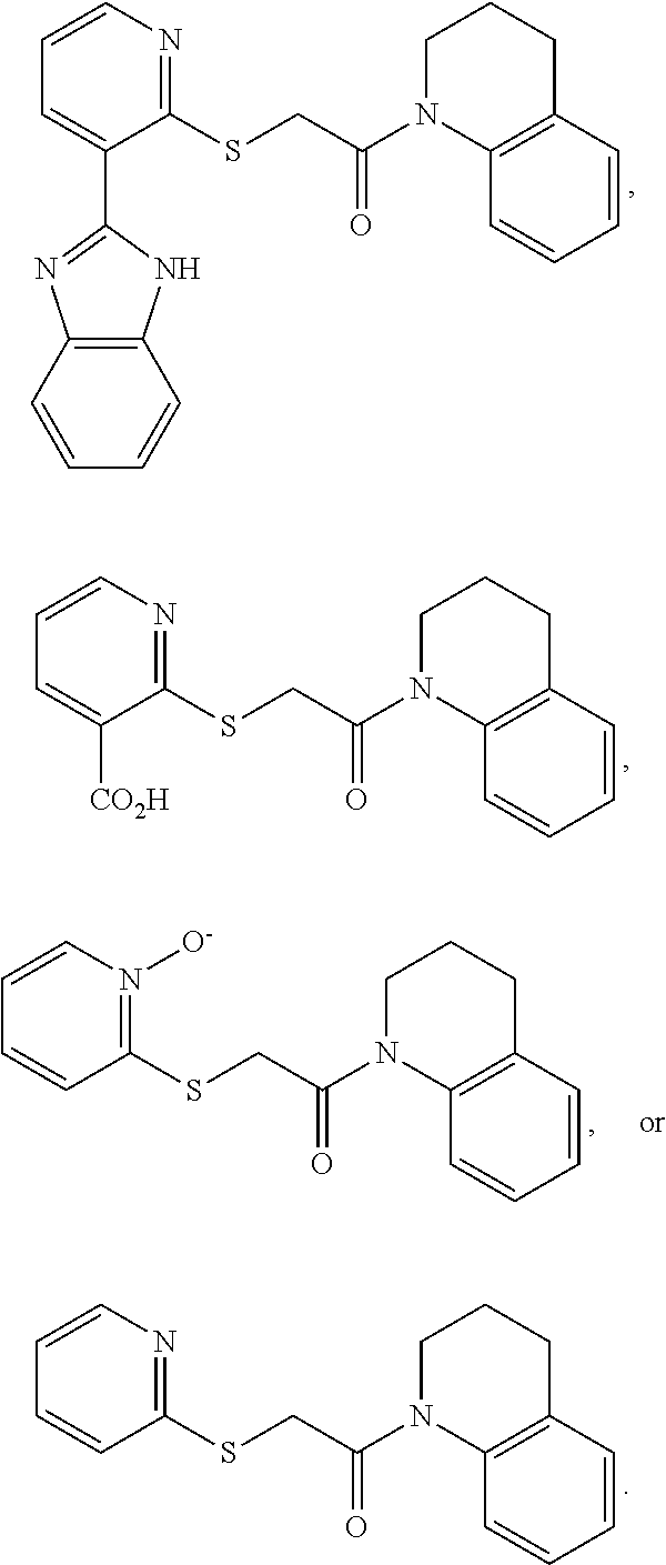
C1(SCC(N2C3=C(CCC2)C=CC=C3)=O)=NC=CC=C1C1=NC2=C(N1)C=CC=C2.C1(SCC(N2C3=C(CCC2)C=CC=C3)=O)=NC=CC=C1[CO2H].C1(SCC(N2C3=C(CCC2)C=CC=C3)=O)=N([O-])C=CC=C1.C1(SCC(N2C3=C(CCC2)C=CC=C3)=O)=NC=CC=C1
